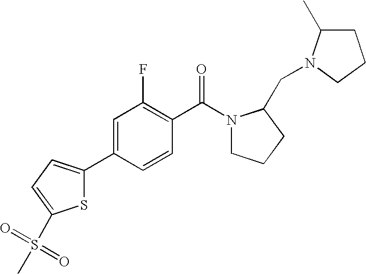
C1C(C)N(CC2N(C(C3=C(F)C=C(C4=CC=C(S(=O)(C)=O)S4)C=C3)=O)CCC2)CC1
